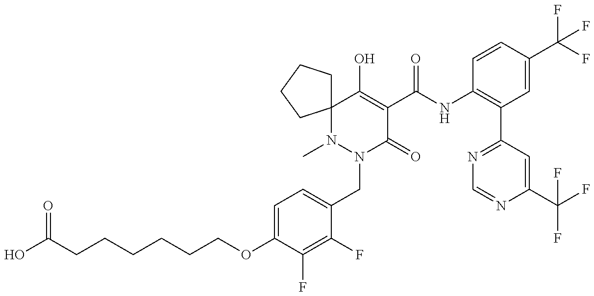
N1(C)N(CC2=CC=C(OCCCCCCC(O)=O)C(F)=C2F)C(=O)C(C(NC2=C(C3=NC=NC(C(F)(F)F)=C3)C=C(C(F)(F)F)C=C2)=O)=C(O)C12CCCC2
